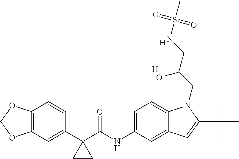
C12=C(C=C(C3(C(NC4=CC=C5C(=C4)C=C(C(C)(C)C)N5CC(CNS(C)(=O)=O)O)=O)CC3)C=C1)OCO2.[H].[H]
